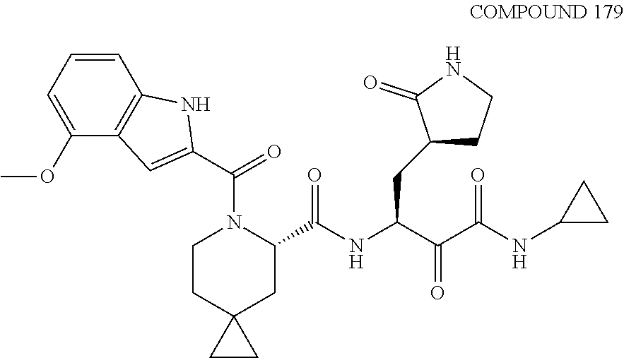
C1=CC2=C(C(OC)=C1)C=C(C(N1C(C(=O)NC(CC3CCNC3=O)C(=O)C(=O)NC3CC3)CC3(CC1)CC3)=O)N2
